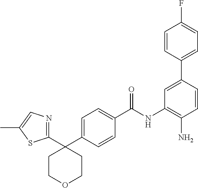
C1(C2=NC=C(C)S2)(C2=CC=C(C(NC3=C(N)C=CC(C4=CC=C(F)C=C4)=C3)=O)C=C2)CCOCC1
